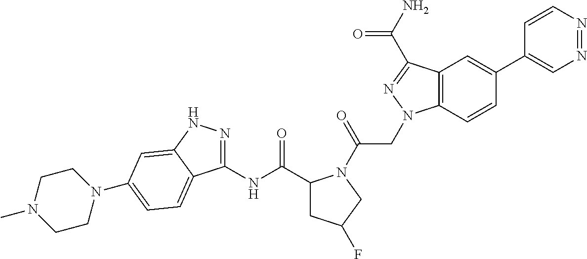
C1(C(NC2=NNC3=CC(N4CCN(C)CC4)=CC=C23)=O)CC(F)CN1C(CN1C2=C(C(C(N)=O)=N1)C=C(C1=CN=NC=C1)C=C2)=O
